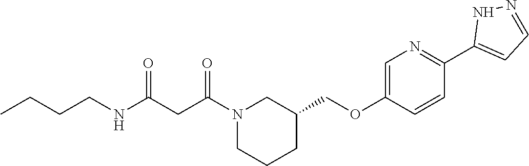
N1(C(CC(NCCCC)=O)=O)CCCC(COC2=CN=C(C3=CC=NN3)C=C2)C1
